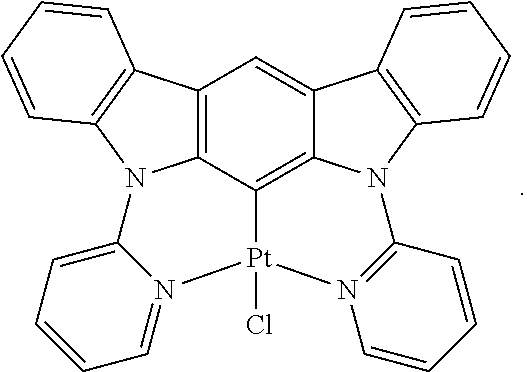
C12=C3C4=C5C(=C1)C1=C(N5C5=N(C=CC=C5)[Pt]4(Cl)N4=CC=CC=C4N3C3=C2C=CC=C3)C=CC=C1
